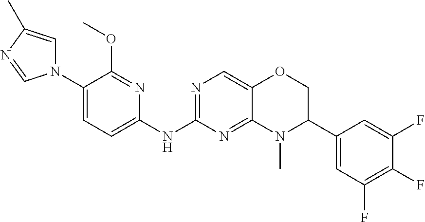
C1(N2C=C(C)N=C2)=CC=C(NC2=NC=C3C(=N2)N(C)C(C2=CC(F)=C(F)C(F)=C2)CO3)N=C1OC
